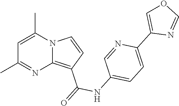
C1=C(C)N2C(=C(C(NC3=CC=C(C4=COC=N4)N=C3)=O)C=C2)N=C1C
